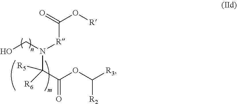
C(O[R])([R]N(C(C(OC([R3])[R2])=O)([R5])[R6])CO)=O
